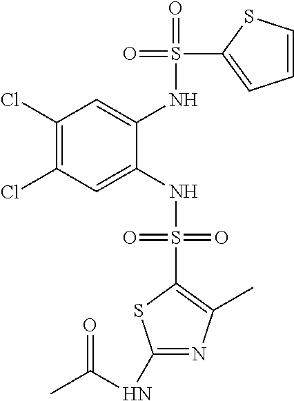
C1(Cl)=C(Cl)C=C(NS(=O)(=O)C2=C(C)N=C(NC(C)=O)S2)C(NS(=O)(C2=CC=CS2)=O)=C1
